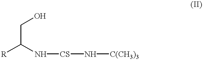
C(C([R])N[CS]N[C(CH3)3])O
